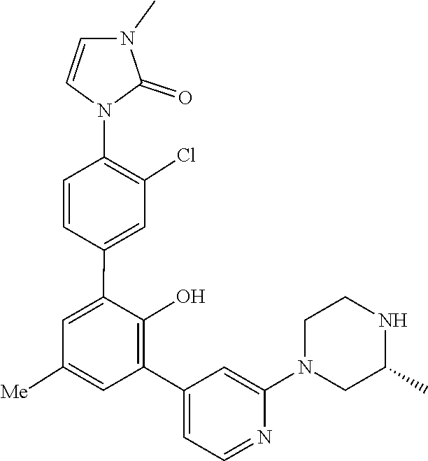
C1(C)CN(C2=CC(C3=C(O)C(C4=CC(Cl)=C(N5C=CN(C)C5=O)C=C4)=CC([Me])=C3)=CC=N2)CCN1
